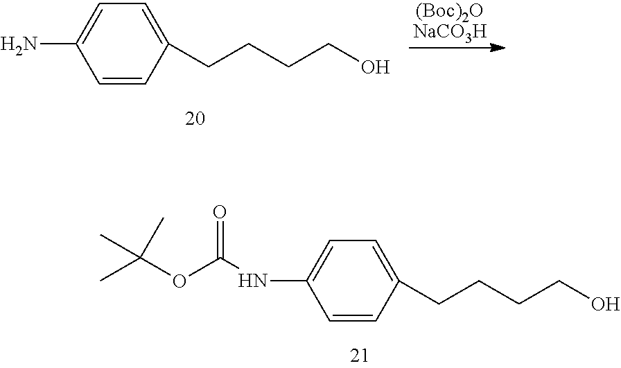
C1=CC(CCCCO)=CC=C1N.C1=CC(CCCCO)=CC=C1NC(OC(C)(C)C)=O
